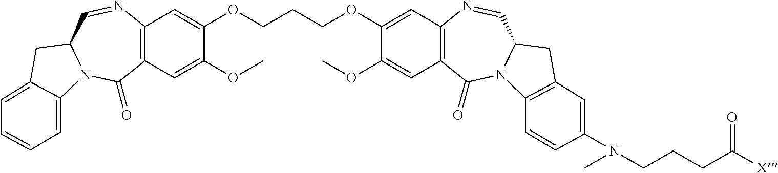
C12=C(C=C(OC)C(OCCCOC3=CC4=C(C=C3OC)C(=O)N3C(C=N4)CC4=C3C=CC(N(CCCC([X])=O)C)=C4)=C1)C(=O)N1C(C=N2)CC2=CC=CC=C12
